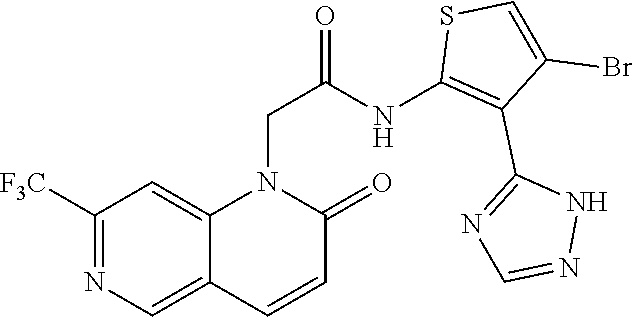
C1([F3C])=NC=C2C(=C1)N(CC(NC1=C(C3=NC=NN3)C(Br)=CS1)=O)C(=O)C=C2
